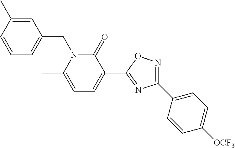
C1(C2=CC=C([OCF3])C=C2)=NOC(C2=CC=C(C)N(CC3=CC=CC(C)=C3)C2=O)=N1
